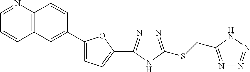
C1(C2=NN=C(SCC3=NN=NN3)N2)=CC=C(C2=CC3=C(C=C2)N=CC=C3)O1
